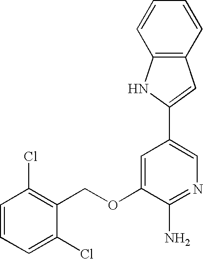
C1=CC=C(Cl)C(COC2=CC(C3=CC4=C(N3)C=CC=C4)=CN=C2N)=C1Cl
